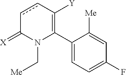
C1(C2=C([Y])ccC(=[X])N2C[Me])=CC=C(F)C=C1[Me]
